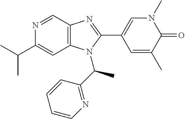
N1=CC2=C(C=C1C(C)C)N(C(C1=NC=CC=C1)C)C(C1=CN(C)C(=O)C(C)=C1)=N2
